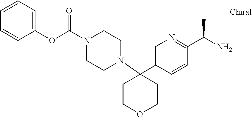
C1=C(C2(N3CCN(C(=O)OC4=CC=CC=C4)CC3)CCOCC2)C=CC(C(N)C)=N1
